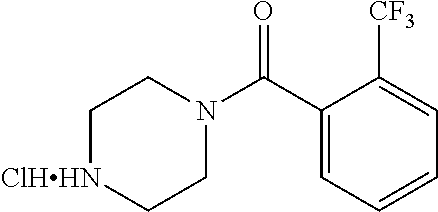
C1[ClHHN]CCN(C(C2=CC=CC=C2[CF3])=O)C1
